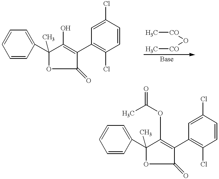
C1=CC(C2(C)OC(=O)C(C3=C(Cl)C=CC(Cl)=C3)=C2O)=CC=C1.C[CO]O[CO]C.C1=CC(C2(C)OC(=O)C(C3=C(Cl)C=CC(Cl)=C3)=C2OC(C)=O)=CC=C1
